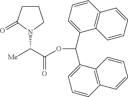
[Me]C(C(OC(C1=CC=CC2=C1C=CC=C2)C1=CC=CC2=C1C=CC=C2)=O)N1CCCC1=O
